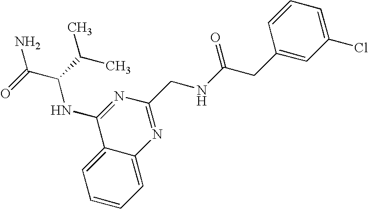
C1=CC=C2C(=C1)C(NC(C(C)C)C(N)=O)=NC(CNC(CC1=CC(Cl)=CC=C1)=O)=N2
